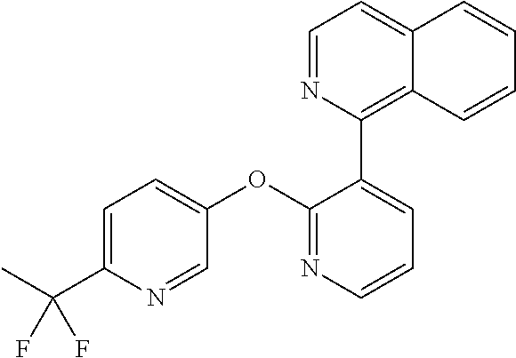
C1=C(C(F)(F)C)N=CC(OC2=NC=CC=C2C2=C3C(=CC=N2)C=CC=C3)=C1
